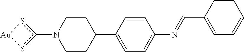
C1CC(C2=CC=C(N=CC3=CC=CC=C3)C=C2)CCN1c1s[Au]s1
